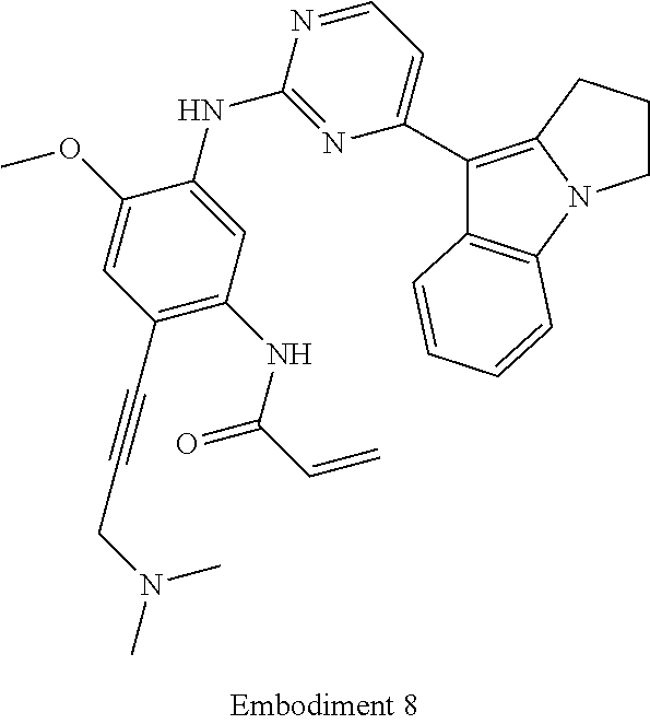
C1=C(OC)C(NC2=NC(C3=C4N(C5=C3C=CC=C5)CCC4)=CC=N2)=CC(NC(C=C)=O)=C1C#CCN(C)C
